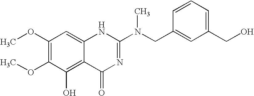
C1(OC)=C(OC)C(O)=C2C(=C1)NC(N(CC1=CC(CO)=CC=C1)C)=NC2=O
